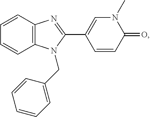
C1=CC2=C(C=C1)N=C(C1=CN(C)C(=O)C=C1)N2CC1=CC=CC=C1
